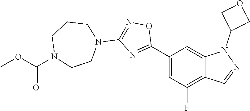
C1(C2=NC(N3CCCN(C(OC)=O)CC3)=NO2)=CC(F)=C2C(=C1)N(C1COC1)N=C2
